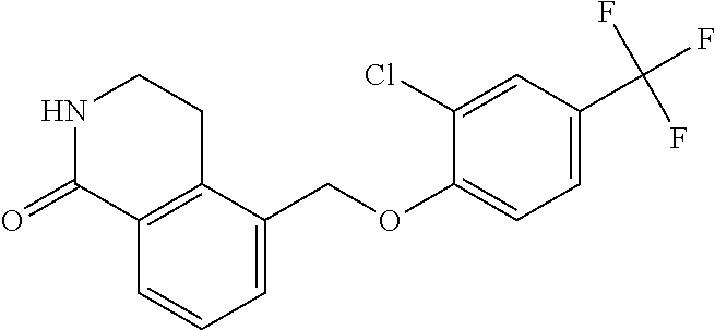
C12=C(C(COC3=CC=C(C(F)(F)F)C=C3Cl)=CC=C1)CCNC2=O
